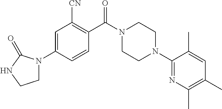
C1N(C2=CC([CN])=C(C(N3CCN(C4=NC(C)=C(C)C=C4C)CC3)=O)C=C2)C(=O)NC1
